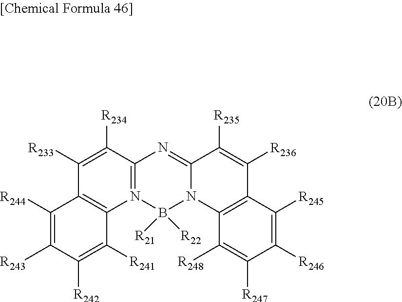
N12=C(C([R234])=C([R233])C3=C1C([R241])=C([R242])C([R243])=C3[R244])N=C1N(B2([R21])[R22])C2=C(C([R236])=C1[R235])C([R245])=C([R246])C([R247])=C2[R248]
